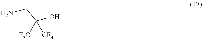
NCC(O)([CF3])[F3C]
